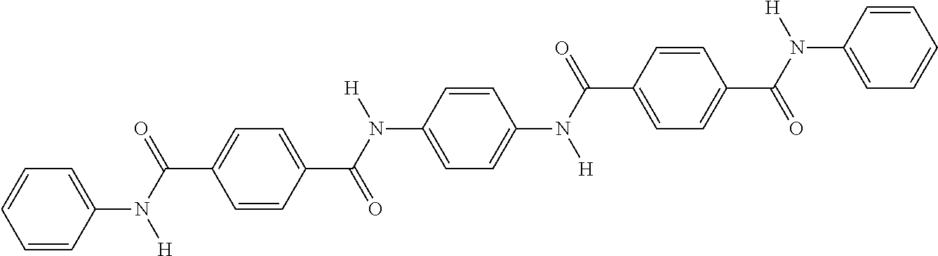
C1=CC(N([H])C(=O)C2=CC=C(C(=O)N([H])C3=CC=C(N([H])C(=O)C4=CC=C(C(=O)N([H])C5=CC=CC=C5)C=C4)C=C3)C=C2)=CC=C1
